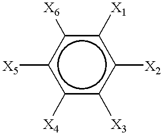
c1([X4])c([X3])c([X2])c([X1])c([X6])c1[X5]
